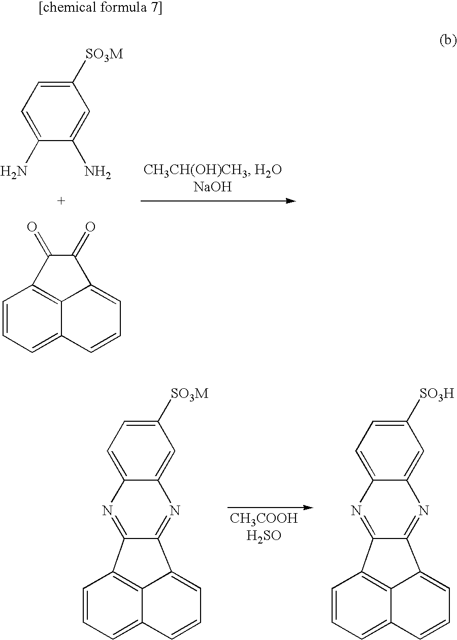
C1=C(N)C(N)=CC([SO3M])=C1.C1=CC=C2C3=C1C(=O)C(=O)C3=CC=C2.C1=CC=C2C3=C1C1=NC4=CC=C([SO3M])C=C4N=C1C3=CC=C2.C1=CC=C2C3=C1C1=NC4=CC=C([SO3H])C=C4N=C1C3=CC=C2
